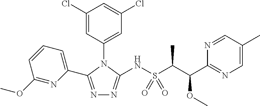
N1=C(C2=CC=CC(OC)=N2)N(C2=CC(Cl)=CC(Cl)=C2)C(NS(C(C)C(OC)C2=NC=C(C)C=N2)(=O)=O)=N1
